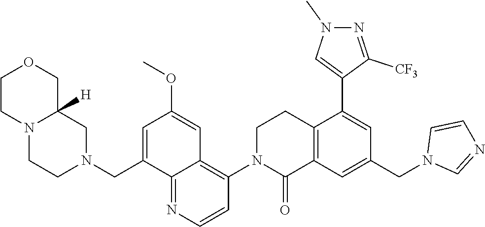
C12=C(C=C(CN3C=NC=C3)C=C1C1=CN(C)N=C1[CF3])C(=O)N(C1=C3C(=NC=C1)C(CN1CC4([H])N(CC1)CCOC4)=CC(OC)=C3)CC2
